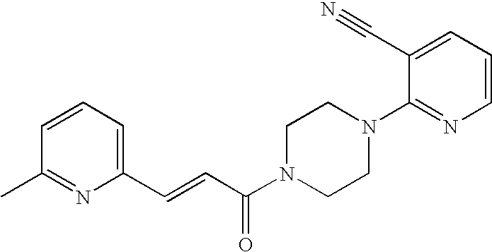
C1=CC=C(C#N)C(N2CCN(C(C=CC3=CC=CC(C)=N3)=O)CC2)=N1
